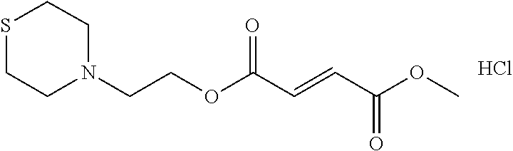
C1N(CCOC(C=CC(=O)OC)=O)CCSC1.Cl
